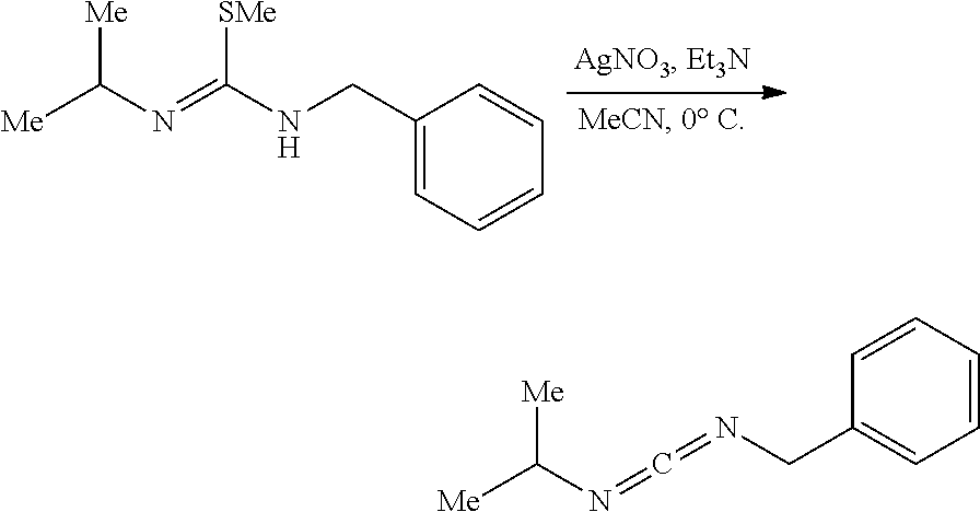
[Me]C(N=C(NCC1=CC=CC=C1)[SMe])[Me].C1=CC=CC=C1CN=C=NC([Me])[Me]
